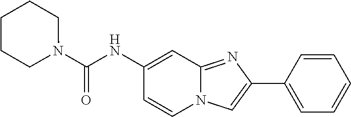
C12=NC(C3=CC=CC=C3)=CN1C=CC(NC(N1CCCCC1)=O)=C2
